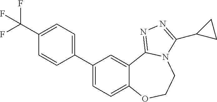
C1=CC(C2=CC=C3C(=C2)C2=NN=C(C4CC4)N2CCO3)=CC=C1C(F)(F)F
